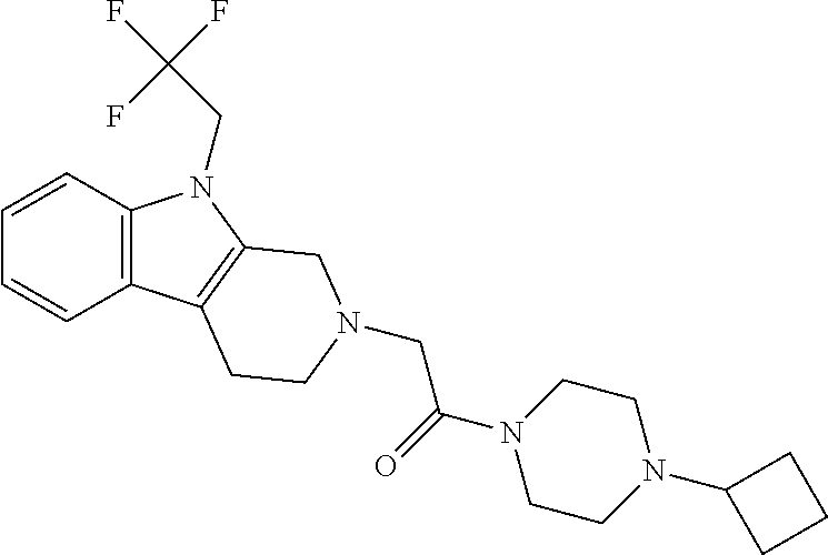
C12=C(C=CC=C1)N(CC(F)(F)F)C1=C2CCN(CC(N2CCN(C3CCC3)CC2)=O)C1
